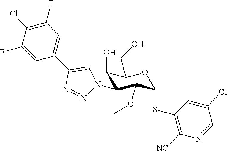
C1(O)C(N2N=NC(C3=CC(F)=C(Cl)C(F)=C3)=C2)C(OC)C(SC2=C([NC])N=CC(Cl)=C2)OC1CO
